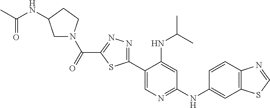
C1N(C(=O)C2=NN=C(C3=CN=C(NC4=CC5=C(C=C4)N=CS5)C=C3NC(C)C)S2)CCC1NC(C)=O
